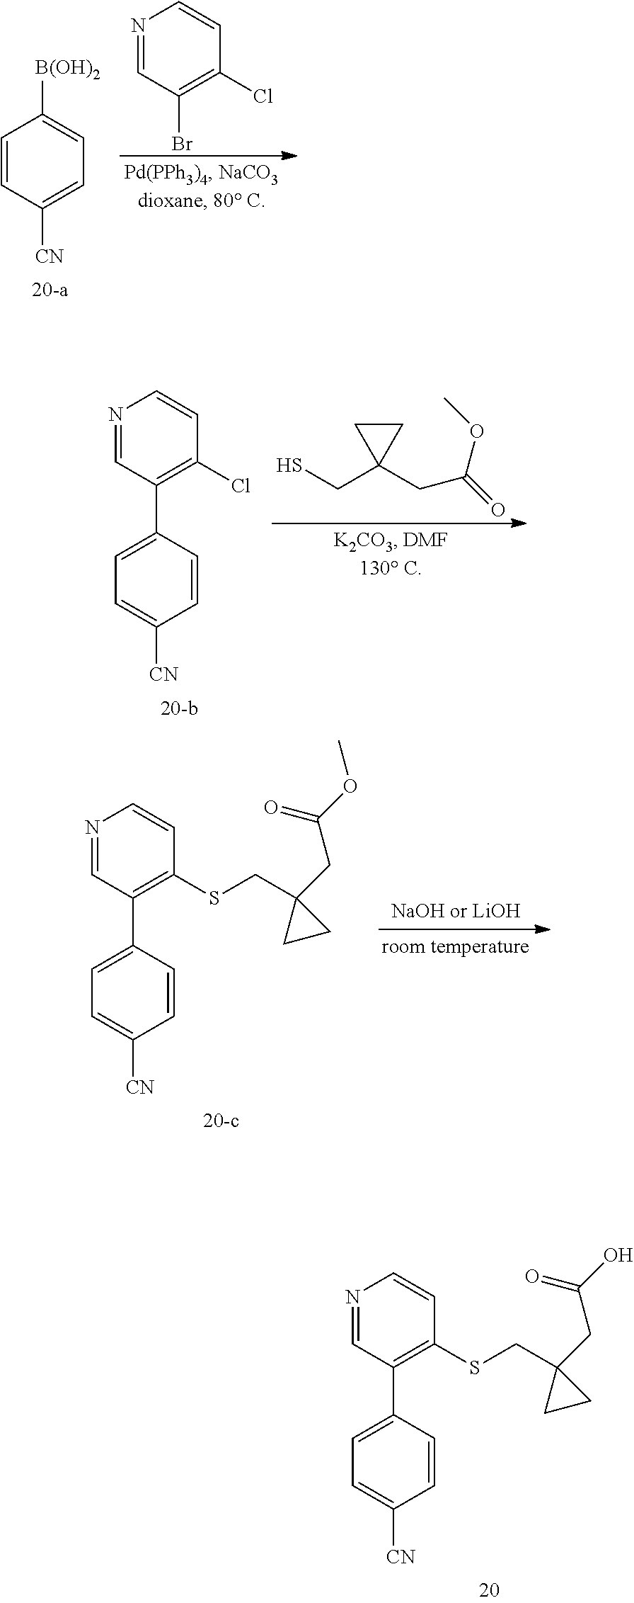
N1=CC(Br)=C(Cl)C=C1.C1=CC([CN])=CC=C1[B(OH)2].SCC1(CC(=O)OC)CC1.C1=C(C2=C(Cl)C=CN=C2)C=CC([CN])=C1.C1=C(C2=C(SCC3(CC(OC)=O)CC3)C=CN=C2)C=CC([CN])=C1.C1=C(C2=C(SCC3(CC(O)=O)CC3)C=CN=C2)C=CC([CN])=C1
